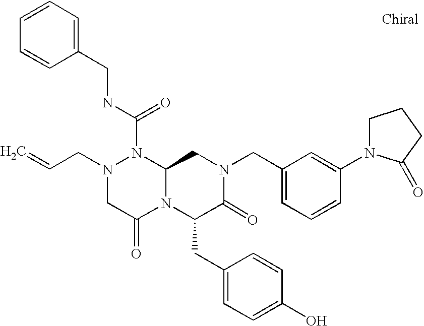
N(C(N1N(CC=C)CC(=O)N2C1CN(CC1=CC=CC(N3CCCC3=O)=C1)C(=O)C2CC1=CC=C(O)C=C1)=O)CC1=CC=CC=C1
